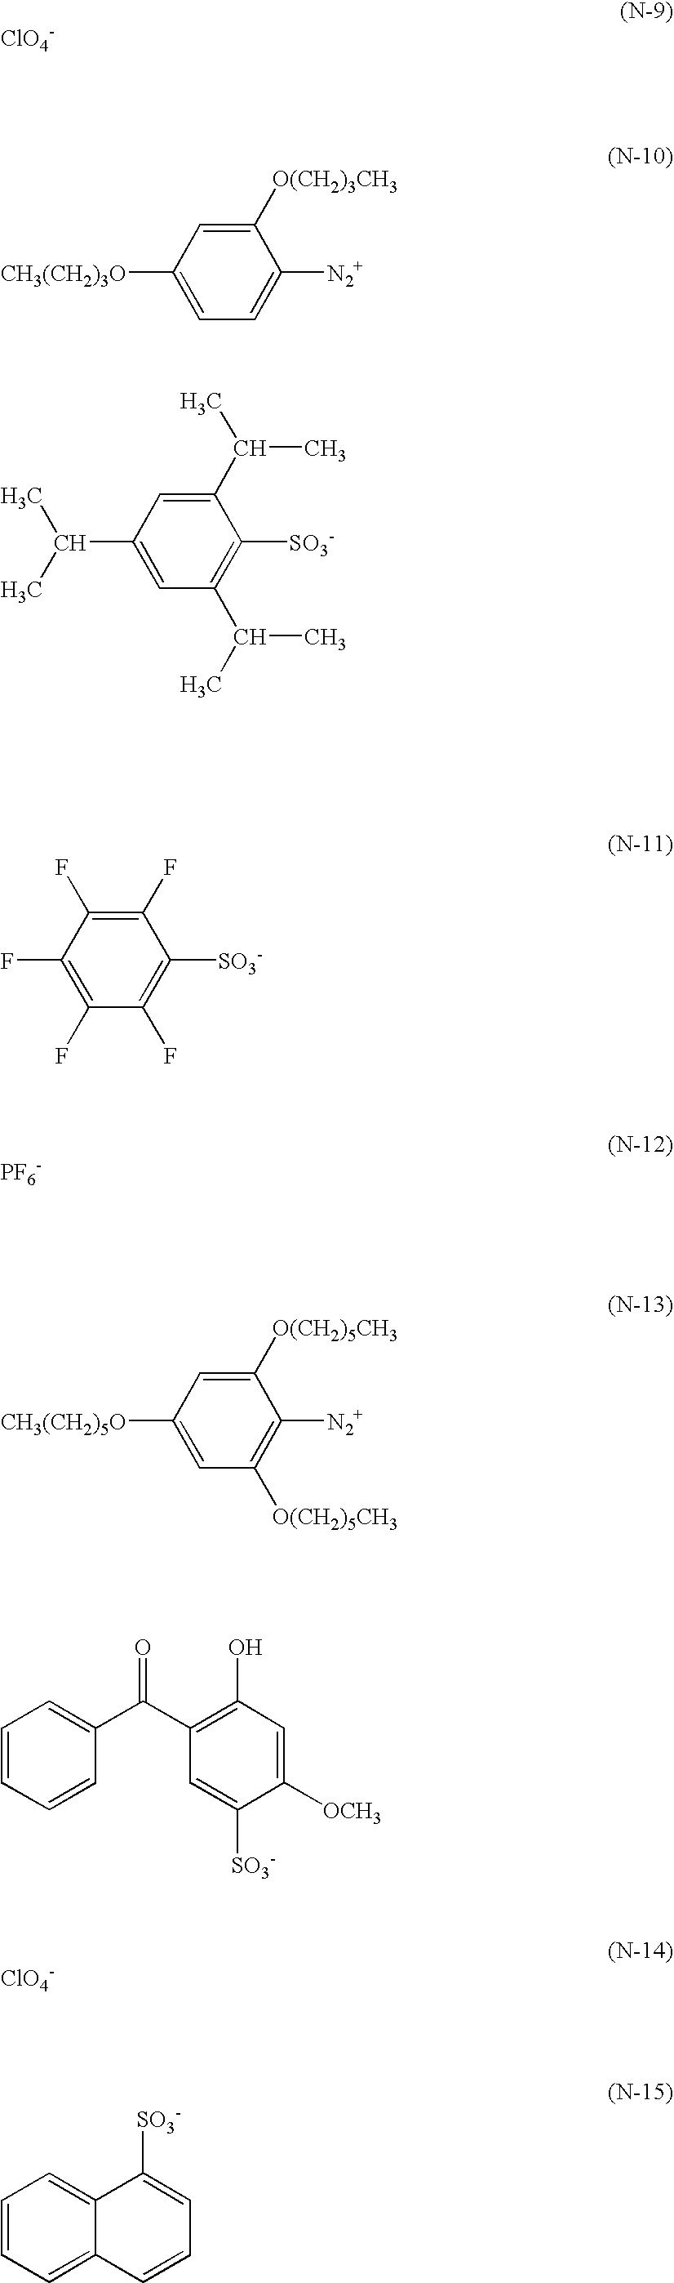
[ClO4-].C1([O(CH2)3CH3])=CC([CH3(CH2)3O])=CC=C1[N2+].C1(C(C)C)=CC(C(C)C)=CC(C(C)C)=C1[SO3-].C1(F)=C(F)C(F)=C(F)C(F)=C1[SO3-].[PF6-].C1([O(CH2)5CH3])=CC([CH3(CH2)5O])=CC([O(CH2)5CH3])=C1[N2+].C1=CC=CC(C(C2=C(O)C=C([OCH3])C([SO3-])=C2)=O)=C1.[ClO4-].C1=CC=C2C(=C1)C([SO3-])=CC=C2
